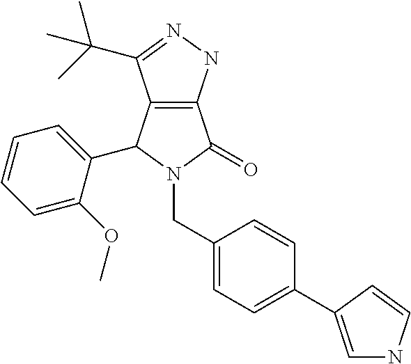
C12=C(C(C(C)(C)C)=NN1)C(C1=CC=CC=C1OC)N(CC1=CC=C(C3=CNC=C3)C=C1)C2=O
